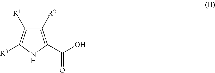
C1([R2])=C(C(O)=O)NC([R3])=C1[R1]
